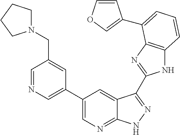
N1C2=C(N=C1C1=NNC3=NC=C(C4=CN=CC(CN5CCCC5)=C4)C=C31)C(C1=COC=C1)=CC=C2
